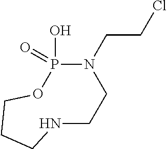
N1CCN(CCCl)P(O)(=O)OCCC1
